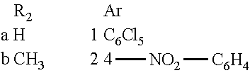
[4][NO2][C6H4]
